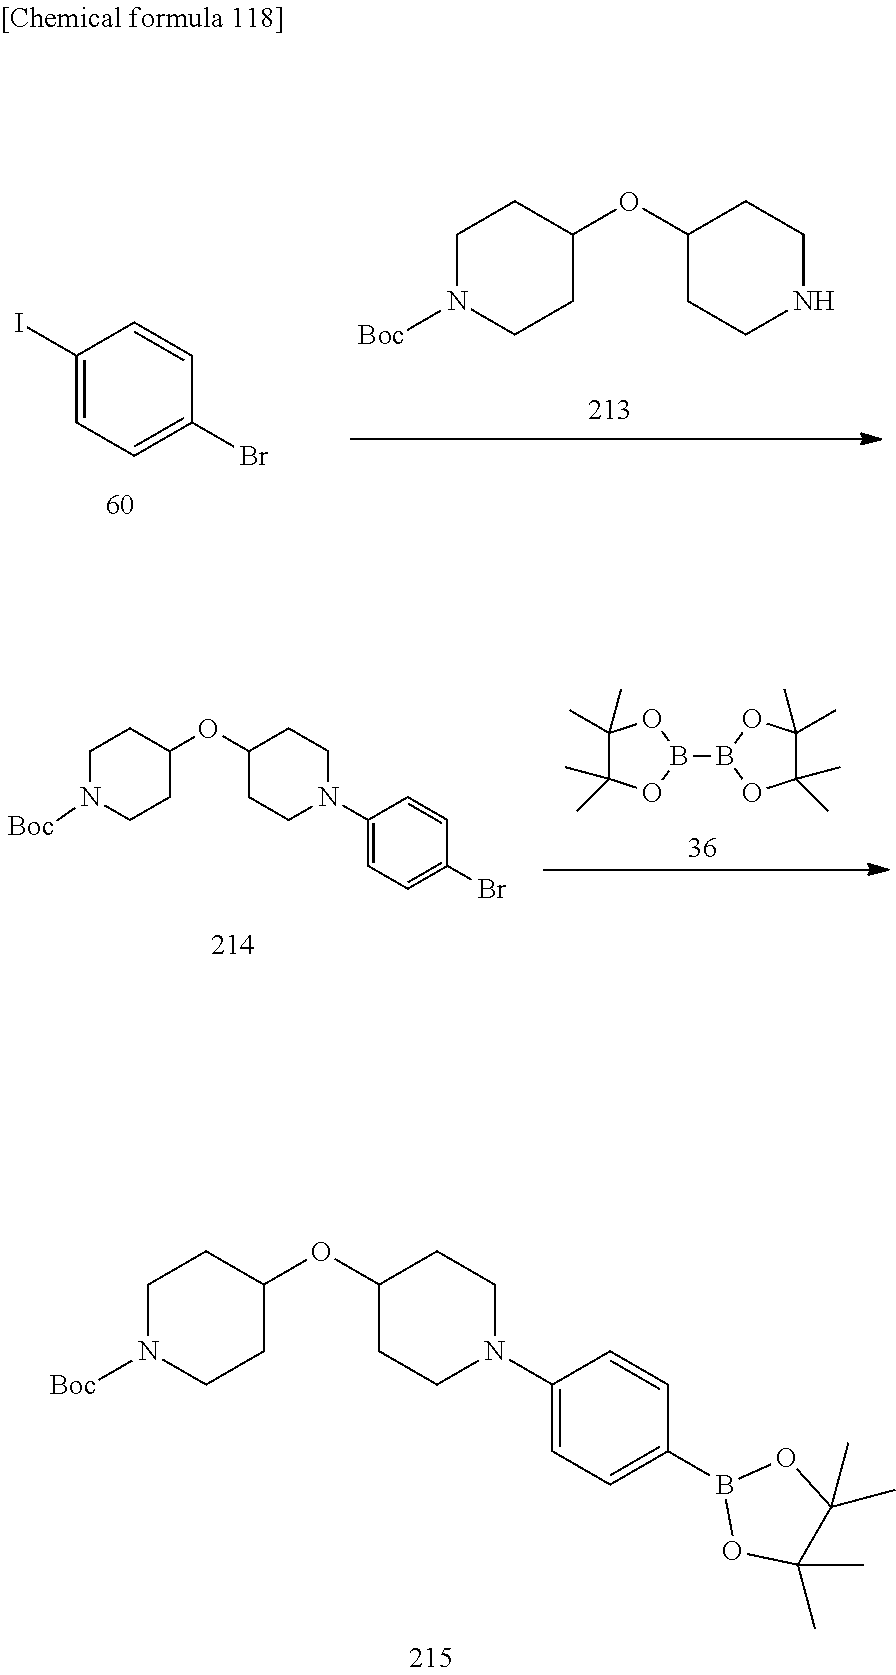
C1(I)=CC=C(Br)C=C1.C1(OC2CCN([Boc])CC2)CCNCC1.C1=CC(N2CCC(OC3CCN([Boc])CC3)CC2)=CC=C1B1OC(C)(C)C(C)(C)O1.B1(B2OC(C)(C)C(C)(C)O2)OC(C)(C)C(C)(C)O1.C1=CC(N2CCC(OC3CCN([Boc])CC3)CC2)=CC=C1Br
